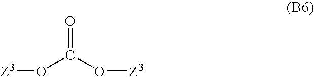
O=C(O[Z3])O[Z3]
